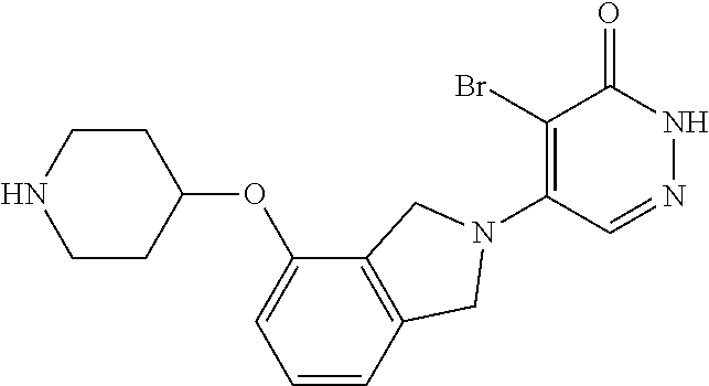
C1(Br)=C(N2CC3=C(C(OC4CCNCC4)=CC=C3)C2)C=NNC1=O
